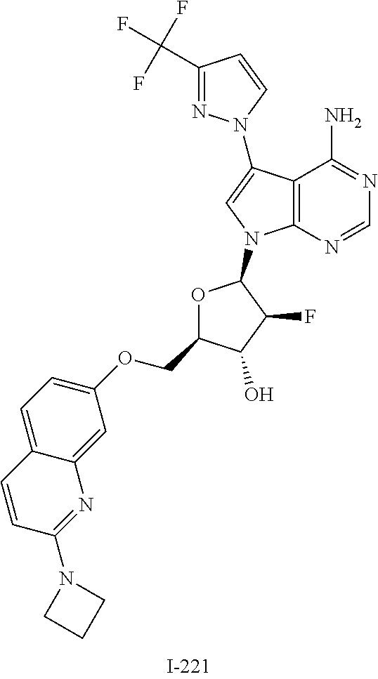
C1(C(F)(F)F)=NN(C2=CN(C3OC(COC4=CC=C5C(=C4)N=C(N4CCC4)C=C5)C(O)C3F)C3=C2C(N)=NC=N3)C=C1
